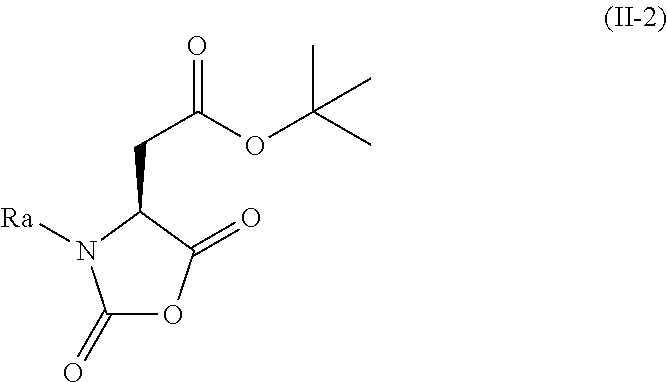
C1(=O)OC(=O)C(CC(OC(C)(C)C)=O)N1[Ra]
